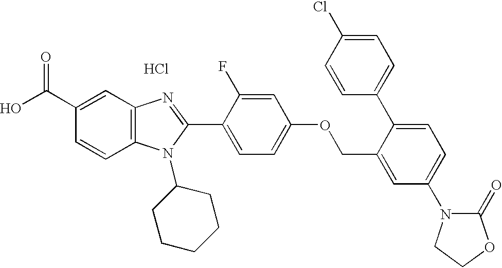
OC(C1=CC2=C(C=C1)N(C1CCCCC1)C(C1=CC=C(OCC3=CC(N4C(=O)OCC4)=CC=C3C3=CC=C(Cl)C=C3)C=C1F)=N2)=O.Cl
